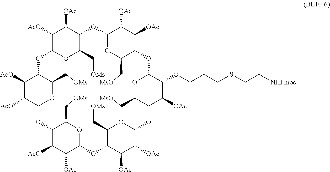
C1([AcO])C2OC(C[OMs])C(C1[OAc])OC1OC(C[MsO])C(C([OAc])C1[OAc])OC1C(OCCCSCC[NHFmoc])C([OAc])C(OC3C([OAc])C([OAc])C(OC4C([OAc])C([AcO])C(OC5C([AcO])C([AcO])C(O2)C(C[OMs])O5)C(C[OMs])O4)C(C[OMs])O3)C(C[MsO])O1
